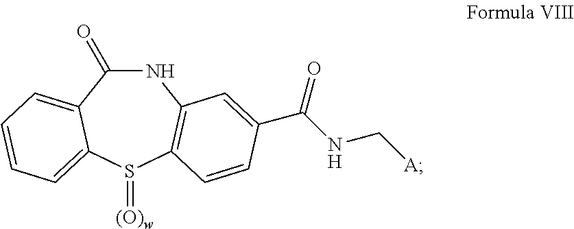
N1C(=O)C2=CC=CC=C2S(=[(O)w])C2=C1C=C(C(NC[A])=O)C=C2
